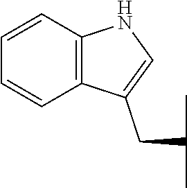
C1=CC2=C(C=C1)NC=C2CC(C)C
